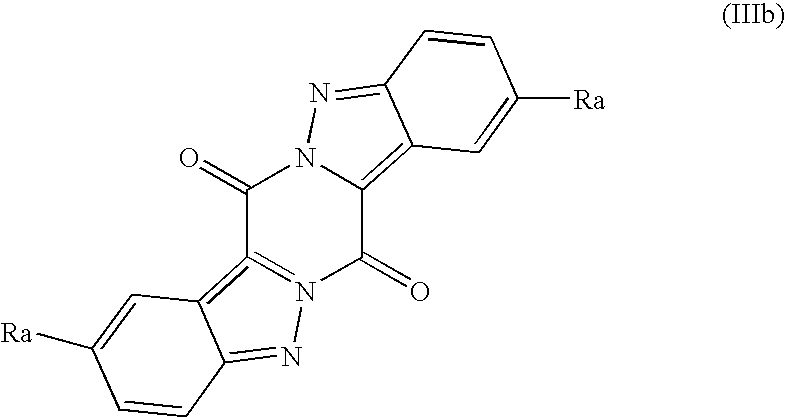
C1(=O)C2=N(C(=O)C3=C4C(=NN13)C=CC([Ra])=C4)N=C1C=2C=C([Ra])C=C1
